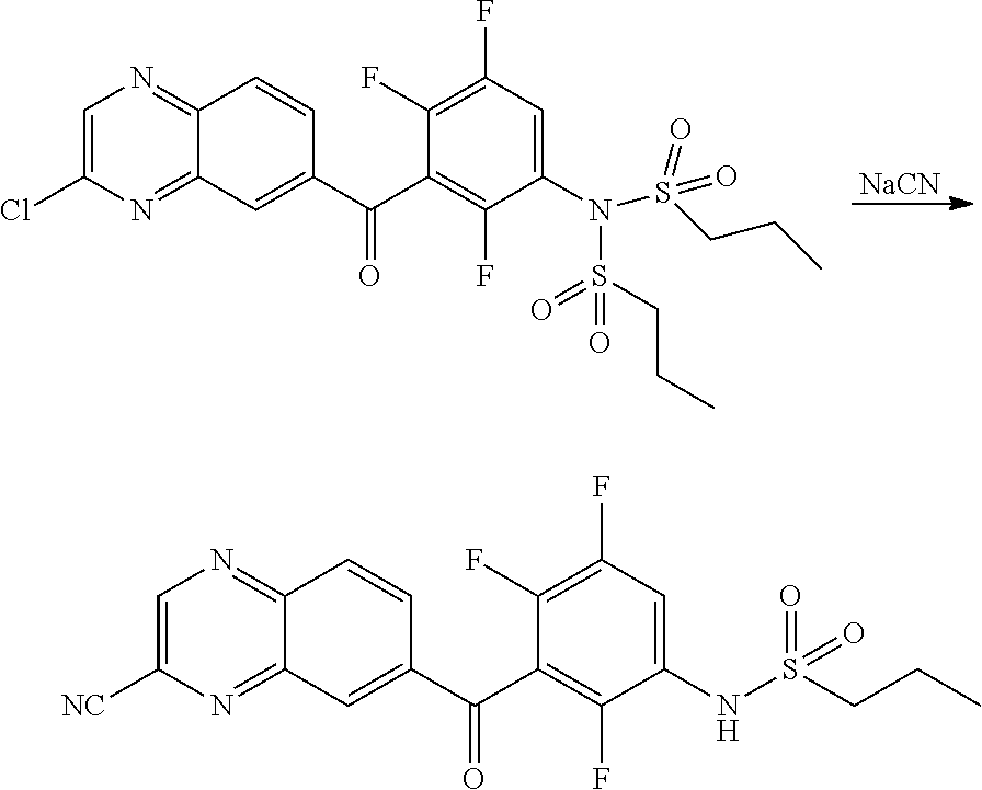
[NaCN].C1=C(Cl)N=C2C(=N1)C=CC(C(C1=C(F)C(N(S(CCC)(=O)=O)S(=O)(=O)CCC)=CC(F)=C1F)=O)=C2.C1=C([NC])N=C2C(=N1)C=CC(C(C1=C(F)C(NS(CCC)(=O)=O)=CC(F)=C1F)=O)=C2
